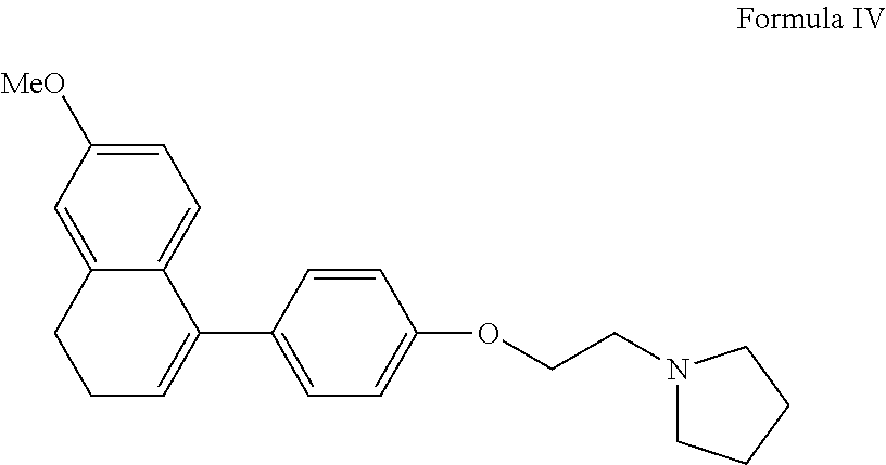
C1=C([MeO])C=C2C(=C1)C(C1=CC=C(OCCN3CCCC3)C=C1)=CCC2
